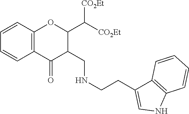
C1=CC=CC2=C1OC(C([CO2Et])[CO2Et])C(CNCCC1=CNC3=C1C=CC=C3)C2=O
